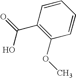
C1=CC(C(=O)O)=C(OC)C=C1
